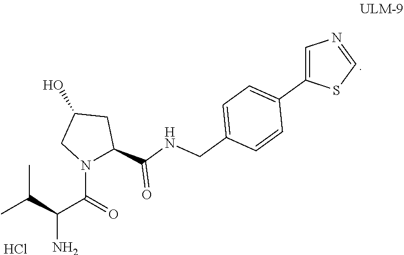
CC(C(C(=O)N1CC(O)CC1C(NCC1=CC=C(C2=CN=CS2)C=C1)=O)N)C.Cl
